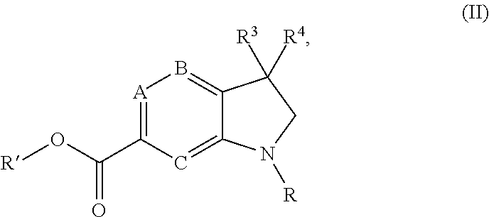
[A]1=C(C(O[R])=O)C=C2C(=B1)C([R4])([R3])CN2[R]
